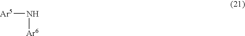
N([Ar5])[Ar6]
